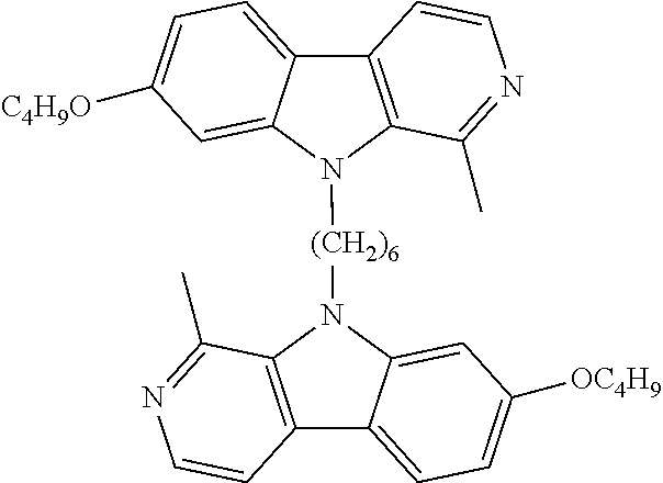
C12=C(N([(CH2)6]N3C4=C(C5=CC=C([OC4H9])C=C35)C=CN=C4C)C3=CC([C4H9O])=CC=C13)C(C)=NC=C2
